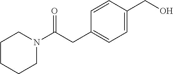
C1CCCN(C(CC2=CC=C(CO)C=C2)=O)C1
